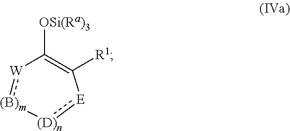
[OSi(Ra)3]C1=C([R1])[E]:[(D)n][(B)m]:[W]1
